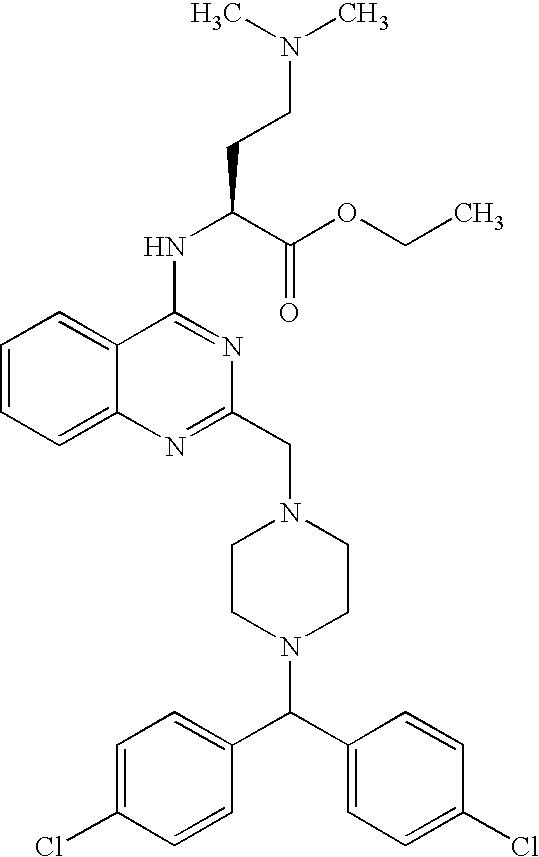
N1(CC2=NC3=CC=CC=C3C(NC(C(=O)OCC)CCN(C)C)=N2)CCN(C(C2=CC=C(Cl)C=C2)C2=CC=C(Cl)C=C2)CC1
